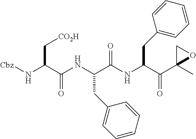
[Cbz]NC(C(NC(C(NC(C(C1(C)OC1)=O)CC1=CC=CC=C1)=O)CC1=CC=CC=C1)=O)C[CO2H]
